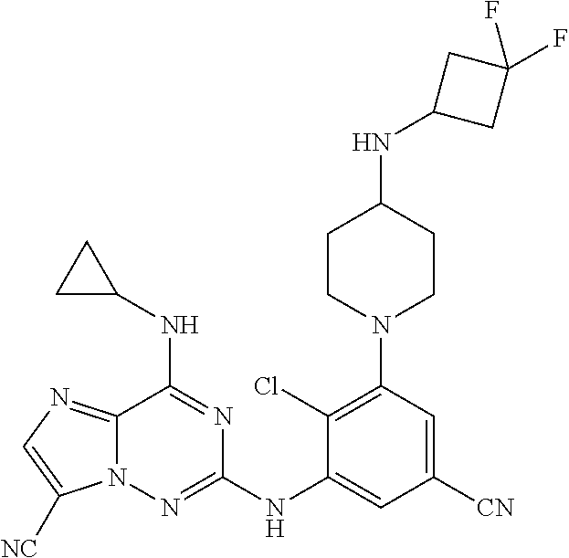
C1(Cl)=C(N2CCC(NC3CC(F)(F)C3)CC2)C=C([CN])C=C1NC1=NN2C(=NC=C2[NC])C(NC2CC2)=N1
